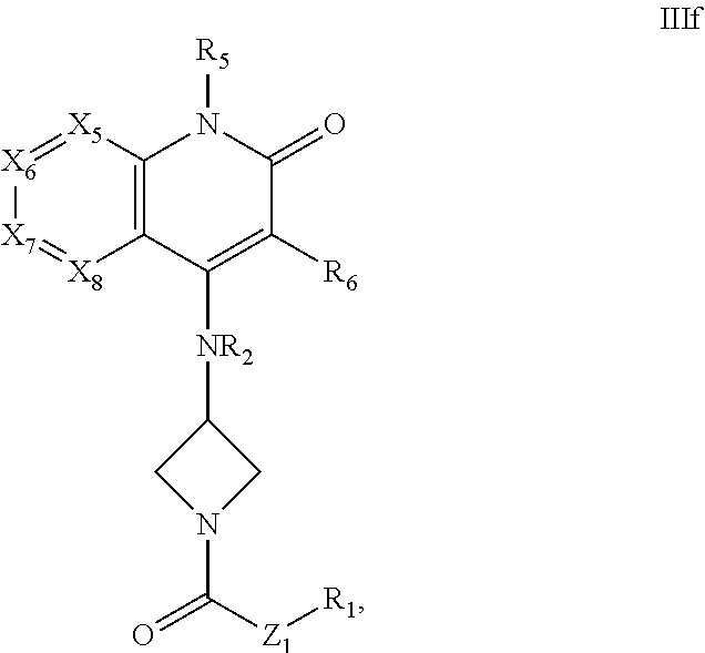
C12=C([X5]=[X6][X7]=[X8]1)N([R5])C(=O)C([R6])=C2[NR2]C1CN(C(=O)[Z1][R1])C1
